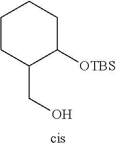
C1CC(CO)C([OTBS])CC1
